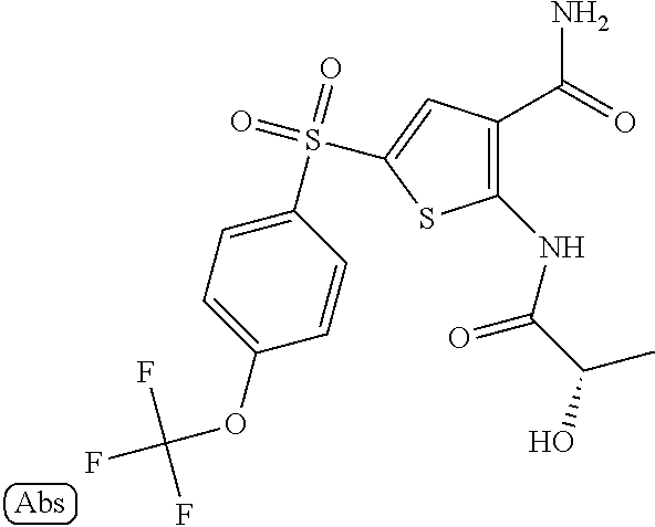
C1(NC(=O)C(O)C)=C(C(N)=O)C=C(S(=O)(=O)C2=CC=C(OC(F)(F)F)C=C2)S1
